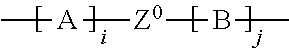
C[A][Z0]BC
